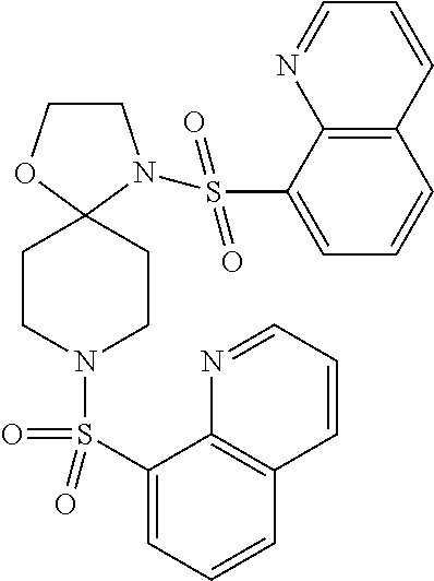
C1COC2(N1S(C1=CC=CC3=C1N=CC=C3)(=O)=O)CCN(S(C1=CC=CC3=C1N=CC=C3)(=O)=O)CC2
